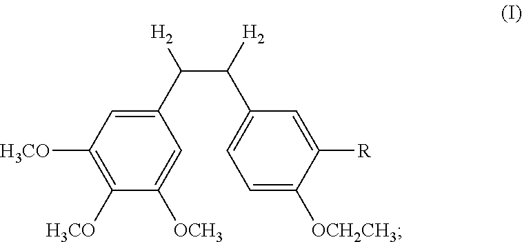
C1([H3CO])=C([H3CO])C=C(C(C(C2=CC=C([OCH2CH3])C([R])=C2)[H2])[H2])C=C1[OCH3]
